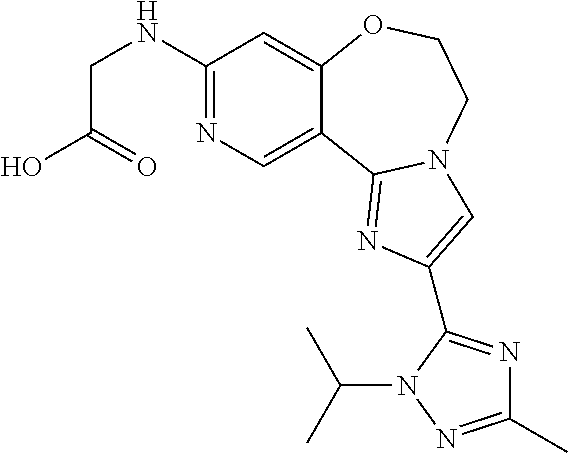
C1(NCC(O)=O)=NC=C2C(=C1)OCCN1C2=NC(C2=NC(C)=NN2C(C)C)=C1
